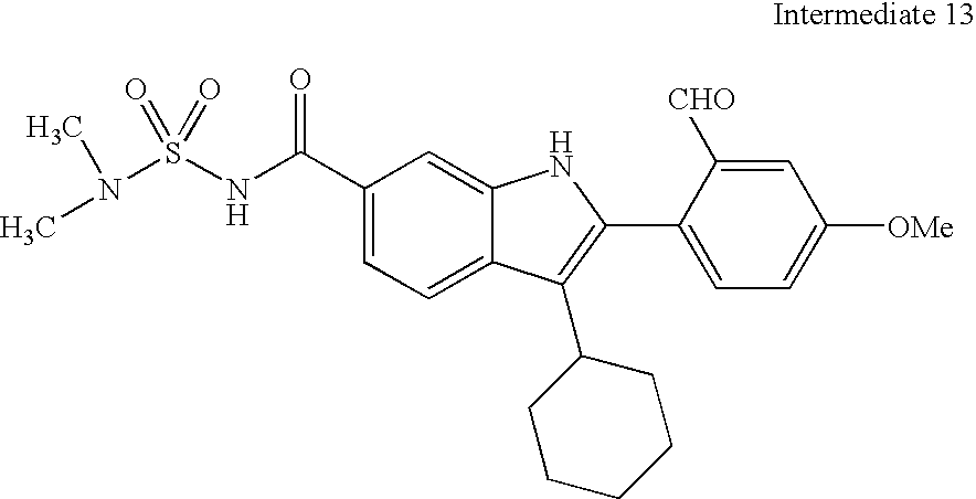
C1(C(NS(N(C)C)(=O)=O)=O)=CC=C2C(=C1)NC(C1=CC=C([OMe])C=C1[CHO])=C2C1CCCCC1
